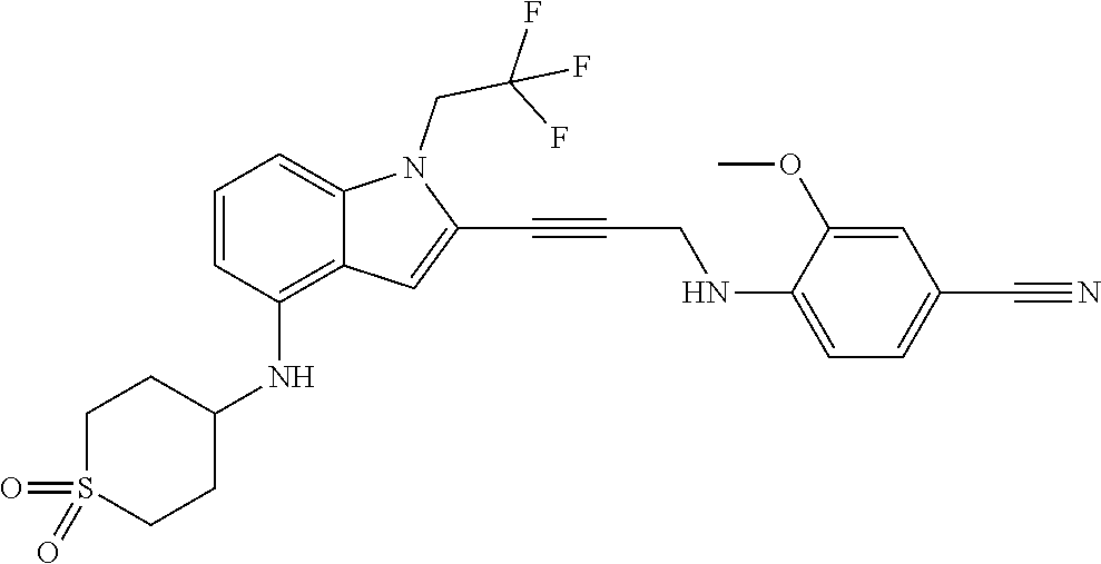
C1=C(NCC#CC2=CC3=C(NC4CCS(=O)(=O)CC4)C=CC=C3N2CC(F)(F)F)C(OC)=CC(C#N)=C1
